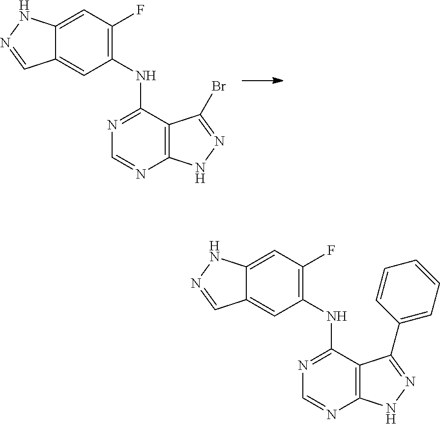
C12=C(NN=C1Br)N=CN=C2NC1=C(F)C=C2C(=C1)C=NN2.C12=C(NN=C1C1=CC=CC=C1)N=CN=C2NC1=C(F)C=C2C(=C1)C=NN2
